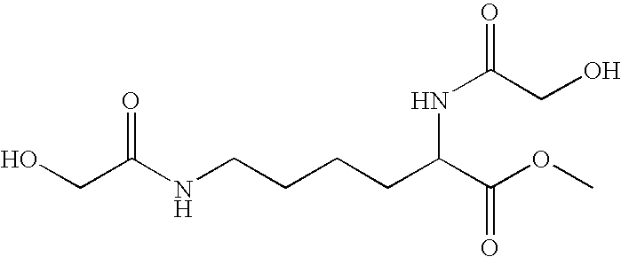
OCC(NCCCCC(C(OC)=O)NC(=O)CO)=O
